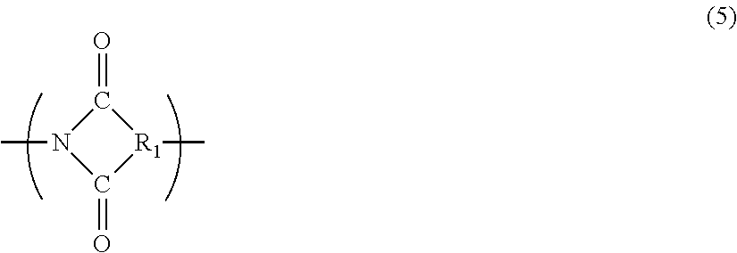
O=C1N(C)C(=O)[R1]1C
